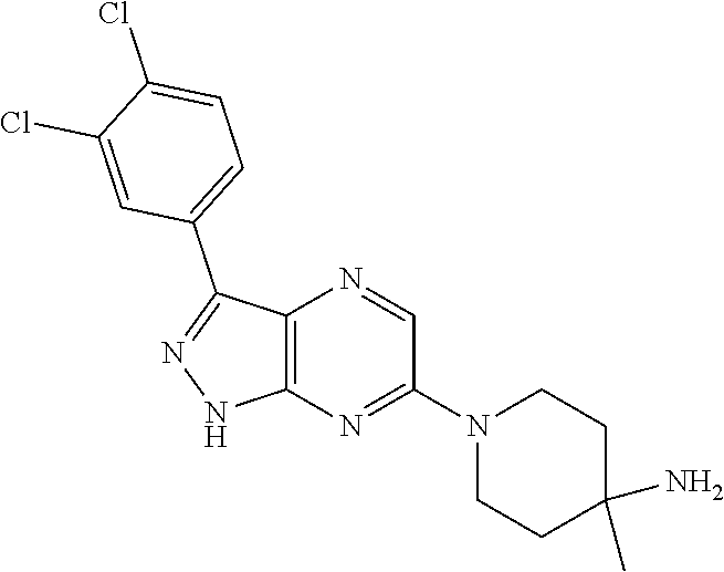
C12=C(N=C(N3CCC(C)(N)CC3)C=N1)NN=C2C1=CC=C(Cl)C(Cl)=C1
